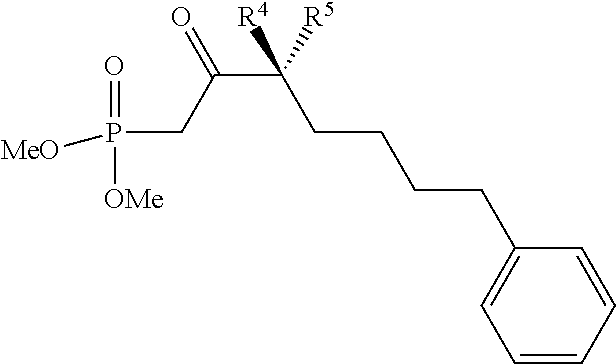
P(CC(C(CCCCC1=CC=CC=C1)([R5])[R4])=O)([OMe])(=O)[MeO]
